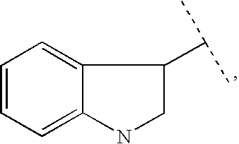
C1(C(C)C)CNC2=CC=CC=C12
